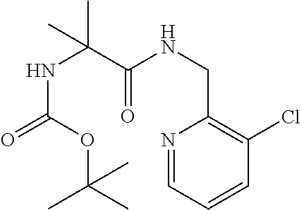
N1=CC=CC(Cl)=C1CNC(C(NC(=O)OC(C)(C)C)(C)C)=O
